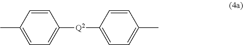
C1=CC(C)=CC=C1[Q2]C1=CC=C(C)C=C1
